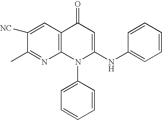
C1(C)=NC2=C(C=C1[NC])C(=O)C=C(NC1=CC=CC=C1)N2C1=CC=CC=C1
